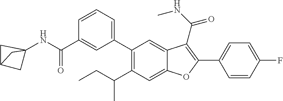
C1=CC(F)=CC=C1C1=C(C(NC)=O)C2=CC(C3=CC=CC(C(NC45CC(C4)C5)=O)=C3)=C(C(CC)C)C=C2O1
